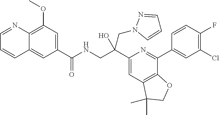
C1(C(NCC(C2=CC3=C(C(C4=CC(Cl)=C(F)C=C4)=N2)OCC3(C)C)(O)CN2C=CC=N2)=O)=CC(OC)=C2C(=C1)C=CC=N2
